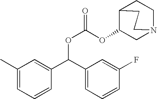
O(C(OC1CN2CCC1CC2)=O)C(C1=CC(C)=CC=C1)C1=CC=CC(F)=C1
